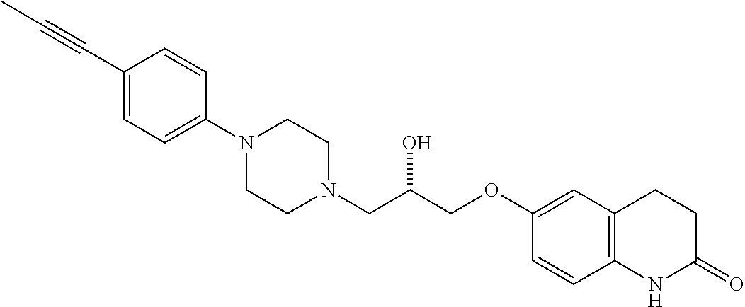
C1(C#CC)=CC=C(N2CCN(CC(COC3=CC4=C(C=C3)NC(=O)CC4)O)CC2)C=C1
